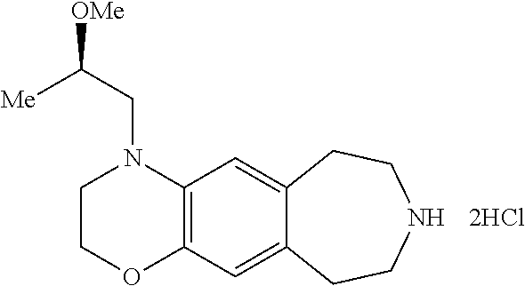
C([OMe])(CN1CCOC2=C1C=C1C(=C2)CCNCC1)[Me].[2HCl]
